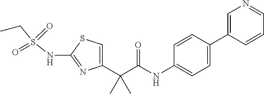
C1=C(C(C(NC2=CC=C(C3=CN=CC=C3)C=C2)=O)(C)C)N=C(NS(CC)(=O)=O)S1
